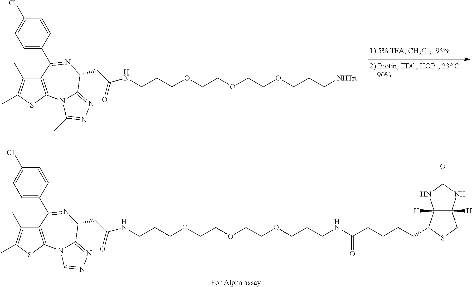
C12=C(SC(C)=C1C)N1C(=NN=C1C)C(CC(NCCCOCCOCCOCCC[NHTrt])=O)N=C2C1=CC=C(Cl)C=C1.C12=C(SC(C)=C1C)N1C(=NN=C1)C(CC(NCCCOCCOCCOCCCNC(CCCCC1C3([H])C([H])(CS1)NC(=O)N3)=O)=O)N=C2C1=CC=C(Cl)C=C1
